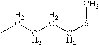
C(CCCSC)C
